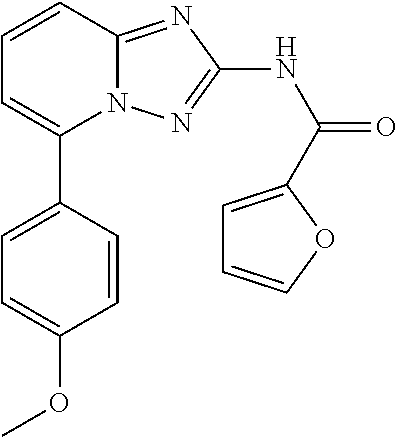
C1(C2=CC=C(OC)C=C2)=CC=CC2=NC(NC(=O)C3=CC=CO3)=NN12
